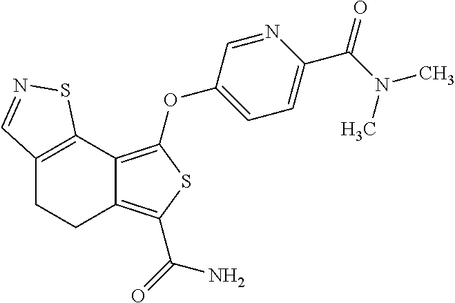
C12=C(C3=C(OC4=CC=C(C(N(C)C)=O)N=C4)SC(C(=O)N)=C3CC1)SN=C2
